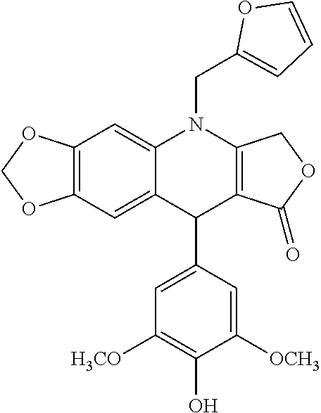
C12=C(C=C3C(=C1)N(CC1=CC=CO1)C1=C(C3C3=CC([H3CO])=C(O)C([OCH3])=C3)C(=O)OC1)OCO2
